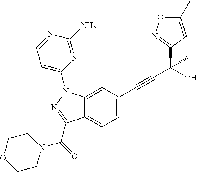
C12=CC(C#CC(C3=NOC(C)=C3)(O)C)=CC=C1C(C(N1CCOCC1)=O)=NN2C1=CC=NC(N)=N1
